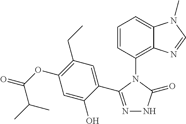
C1=CC(N2C(C3=CC(CC)=C(OC(=O)C(C)C)C=C3O)=NNC2=O)=C2C(=C1)N(C)C=N2
